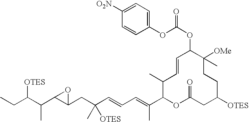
CCC(C(C1C(CC(C=CC=C(C2OC(=O)CC([OTES])CCC([OMe])(C)C(OC(OC3=CC=C([O2N])C=C3)=O)C=CC2C)C)([OTES])C)O1)C)[OTES]
